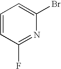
C1=CC(F)=NC(Br)=C1
